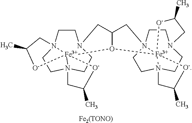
C1CN23CCN45CCN16[Fe]24([O-]C(C)C3)([O-]C(C)C5)O1[Fe]234N5(CCN2(CCN(CC5)CC(C)[O-]3)CC1C6)CC(C)[O-]4.[Fe2(TONO)]
